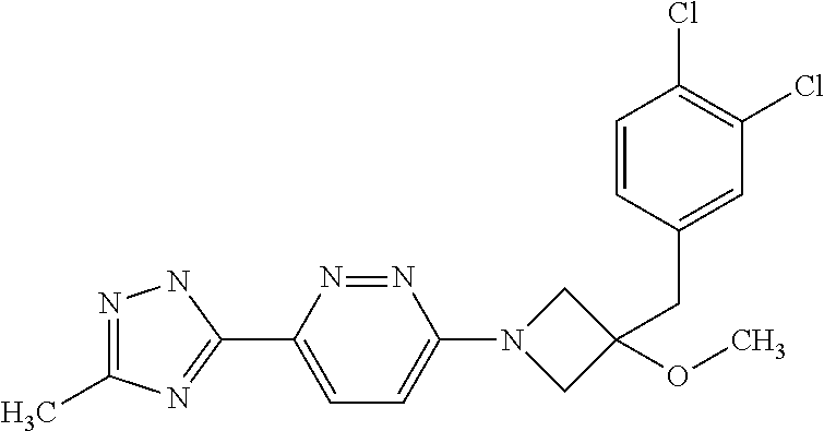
N1=C(C)N=C(C2=CC=C(N3CC(CC4=CC(Cl)=C(Cl)C=C4)(OC)C3)N=N2)N1
